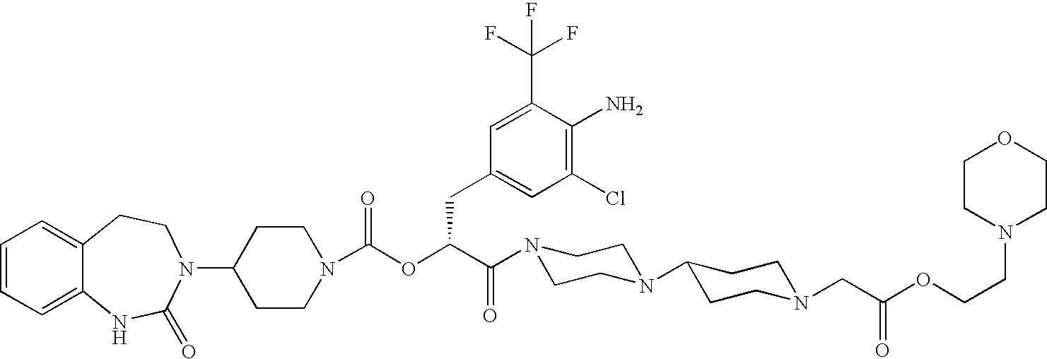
C1=CC=C2C(=C1)CCN(C1CCN(C(OC(C(N3CCN(C4CCN(CC(OCCN5CCOCC5)=O)CC4)CC3)=O)CC3=CC(Cl)=C(N)C(C(F)(F)F)=C3)=O)CC1)C(=O)N2
